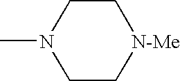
C1CN(C)CC[N-Me]1
